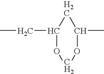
CCC1OCOC(C)C1
